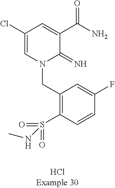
C(N1C(=N)C(C(N)=O)=CC(Cl)=C1)C1=C(S(=O)(=O)NC)C=CC(F)=C1
